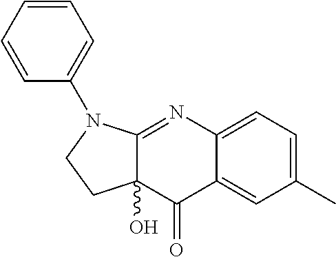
C12=CC=C(C)C=C1C(=O)C1(O)C(=N2)N(C2=CC=CC=C2)CC1
